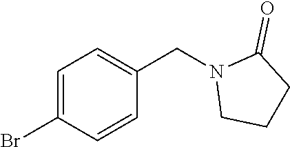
C1=C(Br)C=CC(CN2CCCC2=O)=C1
